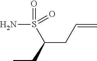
NS(C(CC=C)CC)(=O)=O
